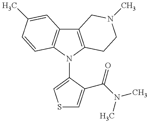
C12=C(N(C3=CSC=C3C(=O)N(C)C)C3=C1C=C(C)C=C3)CCN(C)C2
